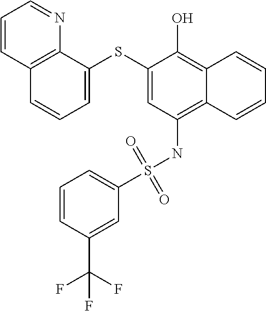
C1=C(SC2=CC(NS(C3=CC=CC(C(F)(F)F)=C3)(=O)=O)=C3C(=C2O)C=CC=C3)C2=C(C=C1)C=CC=N2
